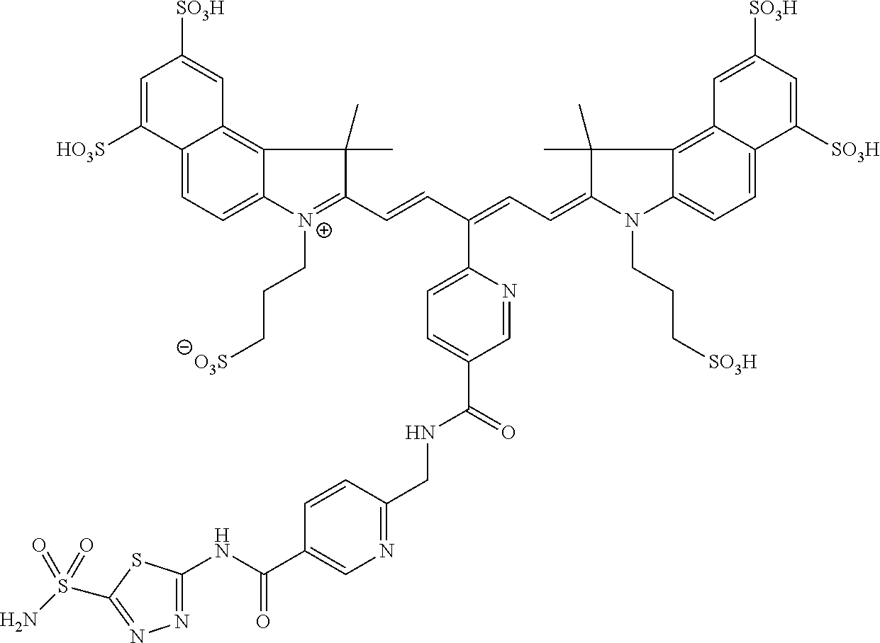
C12=CC=C3C(=C1C=C([SO3H])C=C2[HO3S])C(C)(C)C(C=CC(=CC=C1N(CCC[SO3H])C2=CC=C4C(=C2C1(C)C)C=C([SO3H])C=C4[SO3H])C1=CC=C(C(NCC2=NC=C(C(NC4=NN=C(S(N)(=O)=O)S4)=O)C=C2)=O)C=N1)=[N+]3CCC[O3S]
